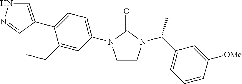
C1(CC)=CC(N2CCN(C(C3=CC=CC([OMe])=C3)C)C2=O)=CC=C1C1=CNN=C1
